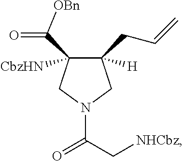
C1([H])(CC=C)C([CbzHN])(C(=O)[OBn])CN(C(=O)C[NHCbz])C1
